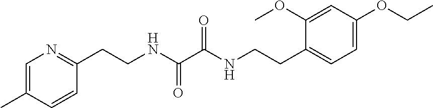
C1=C(C)C=CC(CCNC(=O)C(=O)NCCC2=CC=C(OCC)C=C2OC)=N1
